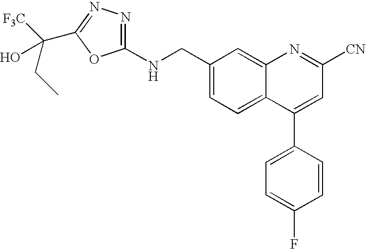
C(C1=CC=C2C(=C1)N=C([CN])C=C2C1=CC=C(F)C=C1)NC1=NN=C(C([F3C])(CC)O)O1
